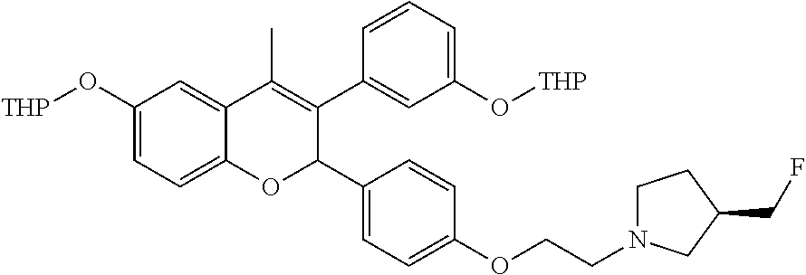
C1(O[THP])=CC=C2C(=C1)C(C)=C(C1=CC(O[THP])=CC=C1)C(C1=CC=C(OCCN3CCC(CF)C3)C=C1)O2
